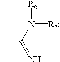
CC(N([R6])[R7])=N
